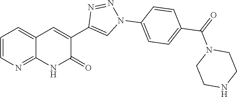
C12=NC=CC=C1C=C(C1=CN(C3=CC=C(C(N4CCNCC4)=O)C=C3)N=N1)C(=O)N2
